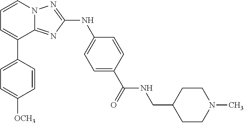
C1=CN2C(=NC(NC3=CC=C(C(=O)NCC4CCN(C)CC4)C=C3)=N2)C(C2=CC=C([OCH3])C=C2)=C1
